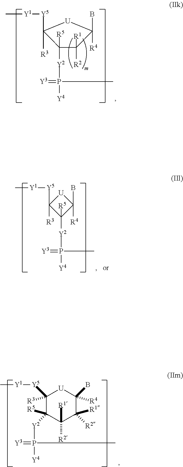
C1([Y5][Y1]C)([R3])C([R5])([Y2]P(=[Y3])(C)[Y4])C([R1])([R2])C([R1])([R2])C(B)([R4])[U]1.C1([R5])([Y2]P([Y4])(=[Y3])C)C([R1])([R2])C(B)([R4])[U]C1([Y5][Y1]C)[R3].C1([Y5][Y1]C)([R3])C([Y2]P(C)(=[Y3])[Y4])([R5])C([R4])(B)[U]1
